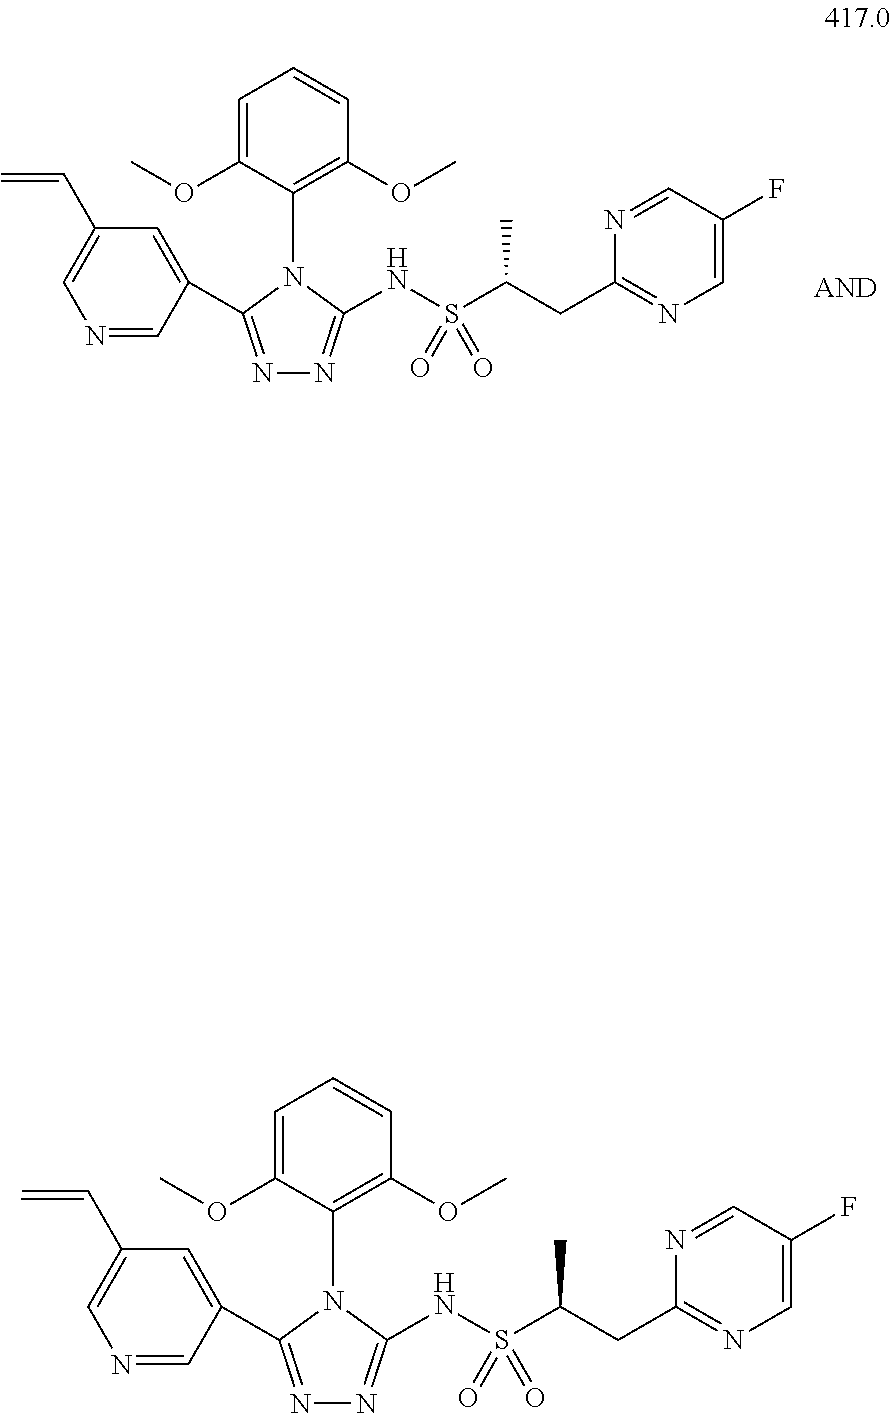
N1=CC(C2=NN=C(NS(C(CC3=NC=C(F)C=N3)C)(=O)=O)N2C2=C(OC)C=CC=C2OC)=CC(C=C)=C1.N1=CC(C2=NN=C(NS(C(CC3=NC=C(F)C=N3)C)(=O)=O)N2C2=C(OC)C=CC=C2OC)=CC(C=C)=C1
